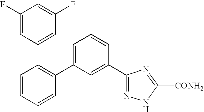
C1(C2=CC=CC(C3=NNC([CONH2])=N3)=C2)=C(C2=CC(F)=CC(F)=C2)C=CC=C1
